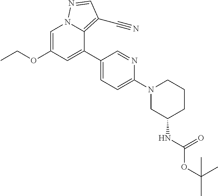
C1=C(OCC)C=C(C2=CC=C(N3CC(NC(OC(C)(C)C)=O)CCC3)N=C2)C2=C(C#N)C=NN12
